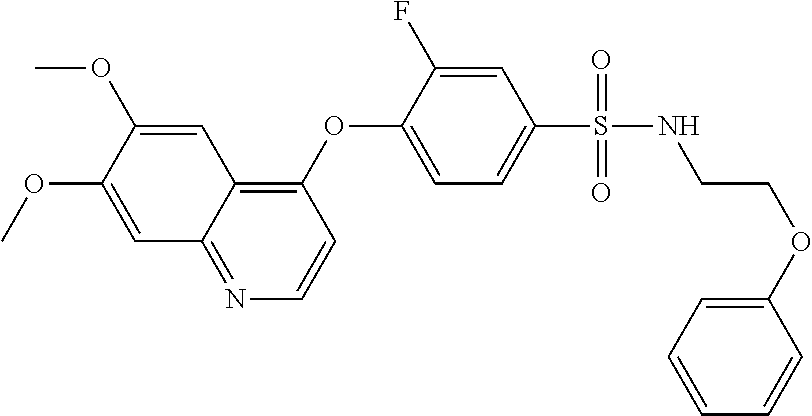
C1=C(OC)C(OC)=CC2=C(OC3=CC=C(S(=O)(=O)NCCOC4=CC=CC=C4)C=C3F)C=CN=C12
